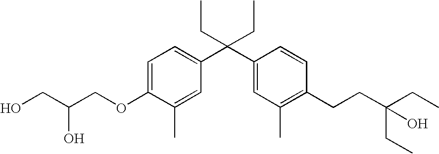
C1=C(OCC(CO)O)C(C)=CC(C(C2=CC(C)=C(CCC(CC)(CC)O)C=C2)(CC)CC)=C1
